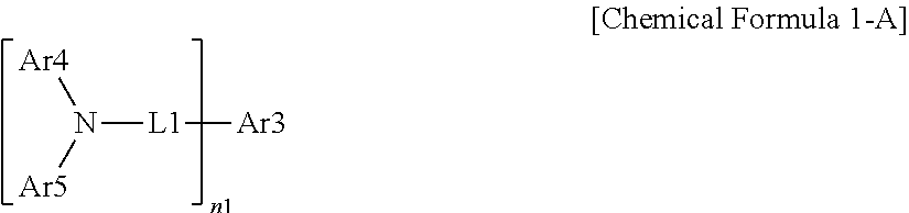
[Ar4]N([Ar5])[L1][Ar3]
